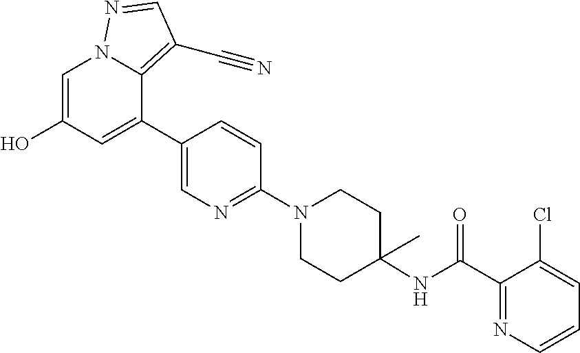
C1=C(O)C=C(C2=CN=C(N3CCC(C)(NC(C4=NC=CC=C4Cl)=O)CC3)C=C2)C2=C(C#N)C=NN12
